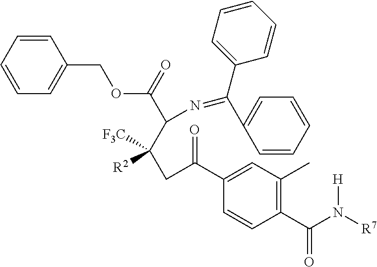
C1(C(N([R7])[H])=O)=C(C)C=C(C(CC(C(N=C(C2=CC=CC=C2)C2=CC=CC=C2)C(=O)OCC2=CC=CC=C2)([F3C])[R2])=O)C=C1
